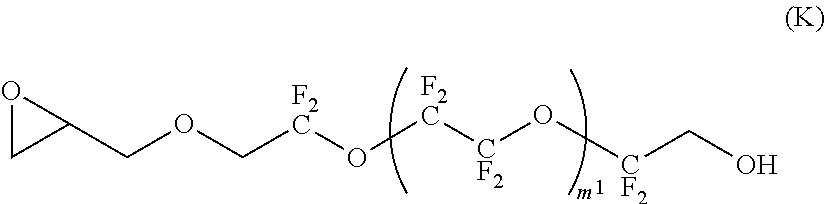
O1CC1COC[F2C]O[F2C][CF2]O[CF2]CO
